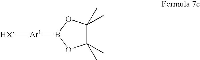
C1(C)(C)C(C)(C)OB([Ar1][HX])O1
